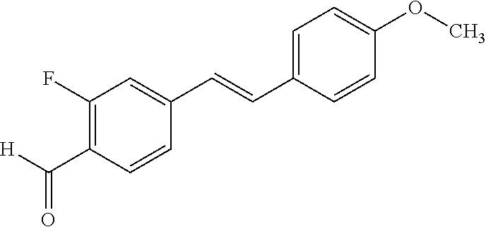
C1(F)=C(C([H])=O)C=CC(C=CC2=CC=C(OC)C=C2)=C1
